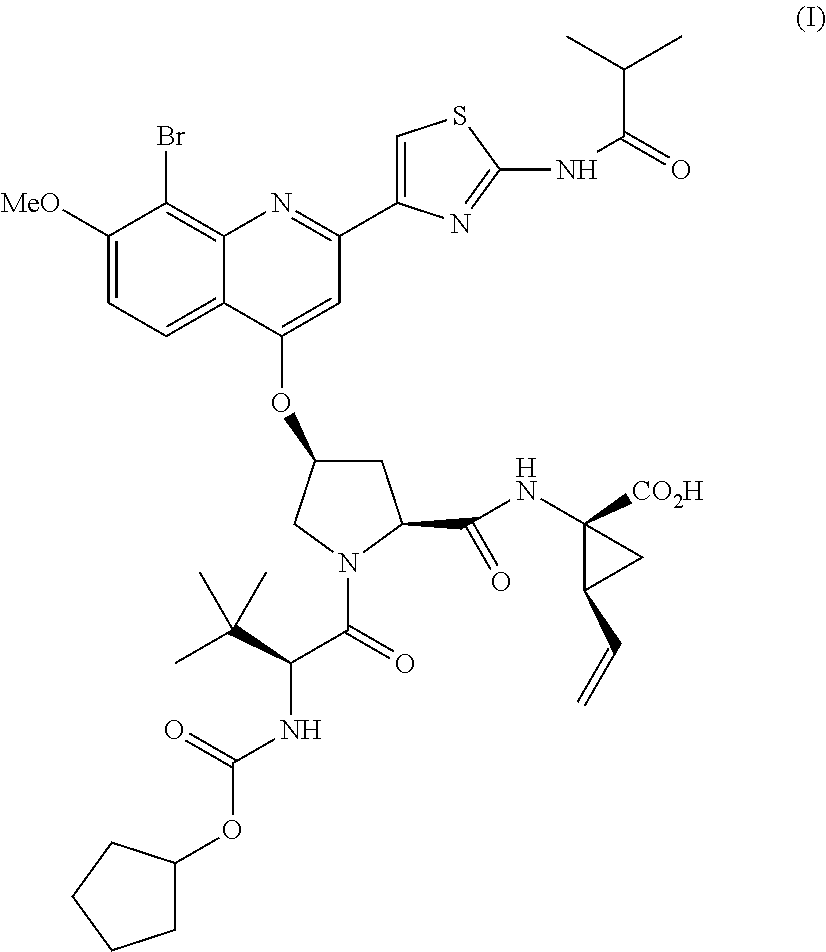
C1([MeO])=CC=C2C(=C1Br)N=C(C1=CSC(NC(C(C)C)=O)=N1)C=C2OC1CC(C(=O)NC2([CO2H])C(C=C)C2)N(C(C(NC(=O)OC2CCCC2)C(C)(C)C)=O)C1
